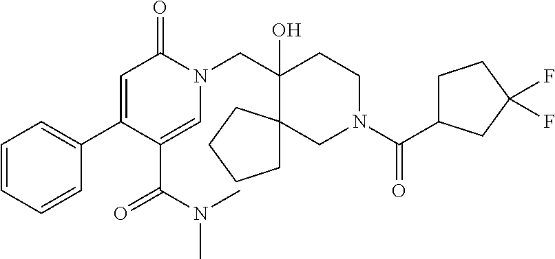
C1=CC=CC(C2=CC(=O)N(CC3(O)C4(CN(C(C5CCC(F)(F)C5)=O)CC3)CCCC4)C=C2C(=O)N(C)C)=C1
